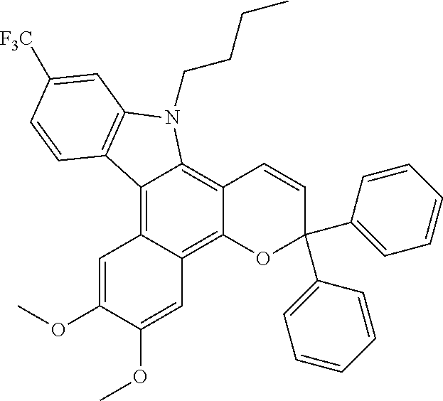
C12=C3C(=C4C(=C1N(CCCC)C1=C2C=CC([F3C])=C1)C=CC(C1=CC=CC=C1)(C1=CC=CC=C1)O4)C=C(OC)C(OC)=C3
